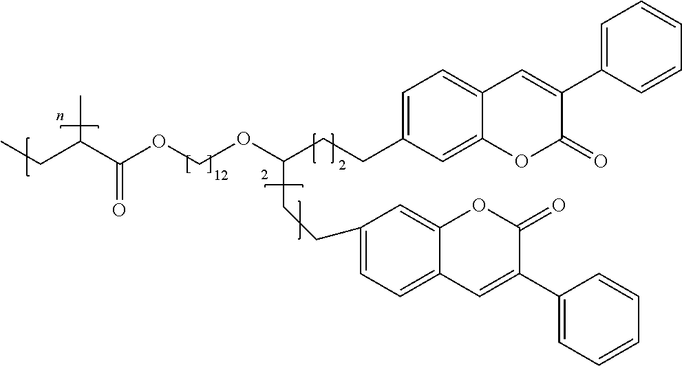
C1=C(CCC(CCC2=CC=C3C(=C2)OC(=O)C(C2=CC=CC=C2)=C3)OCOC(=O)C(CC)C)C=C2C(=C1)C=C(C1=CC=CC=C1)C(=O)O2
